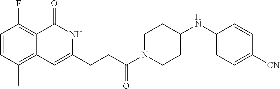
C1=CC(C)=C2C(=C1F)C(=O)NC(CCC(N1CCC(NC3=CC=C([CN])C=C3)CC1)=O)=C2
